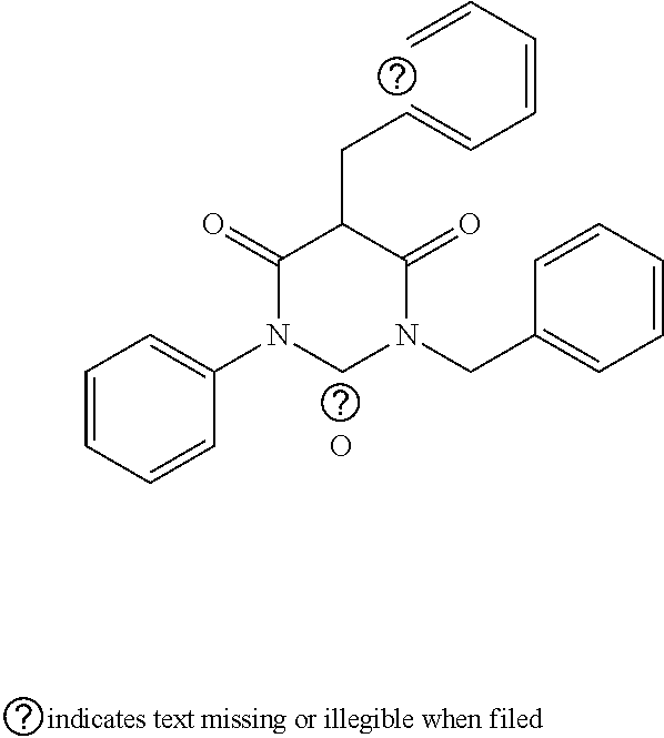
C1=CC=CC(N2CN(CC3=CC=CC=C3)C(=O)C(CC=CC=CC=C)C2=O)=C1.O
